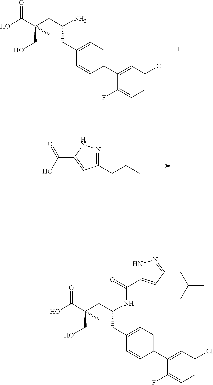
OC(C(CO)(CC(N)CC1=CC=C(C2=CC(Cl)=CC=C2F)C=C1)C)=O.C(C1=CC(CC(C)C)=NN1)(O)=O.OC(C(CO)(CC(NC(=O)C1=CC(CC(C)C)=NN1)CC1=CC=C(C2=CC(Cl)=CC=C2F)C=C1)C)=O
